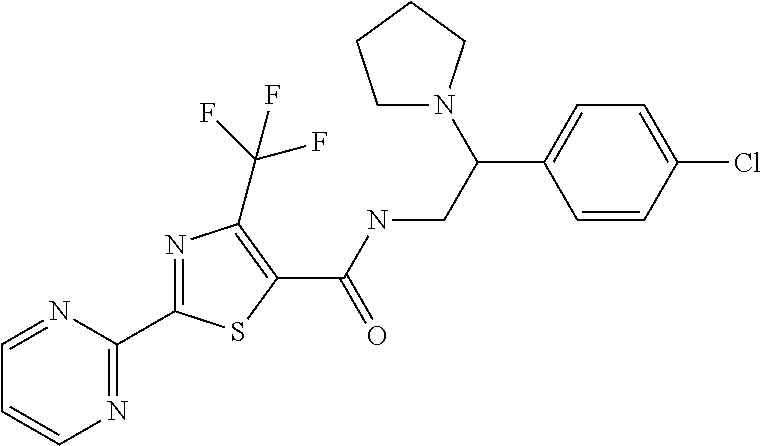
N1=C(C2=NC(C(F)(F)F)=C(C(NCC(C3=CC=C(Cl)C=C3)N3CCCC3)=O)S2)N=CC=C1
